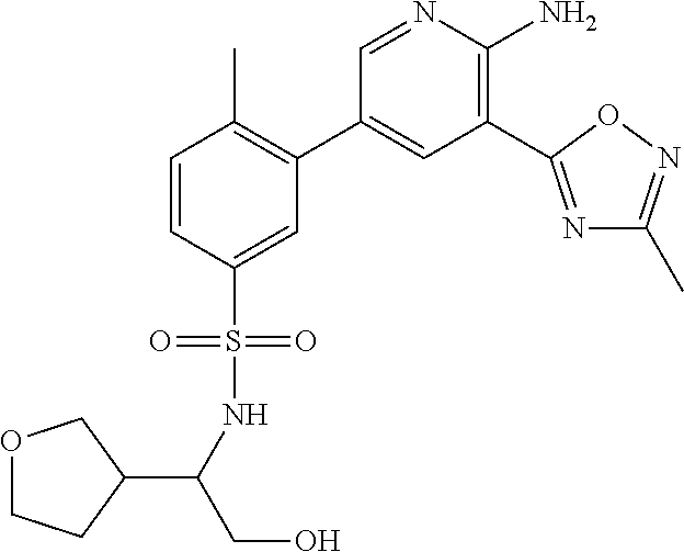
C1=CC(S(=O)(=O)NC(CO)C2COCC2)=CC(C2=CC(C3=NC(C)=NO3)=C(N)N=C2)=C1C
